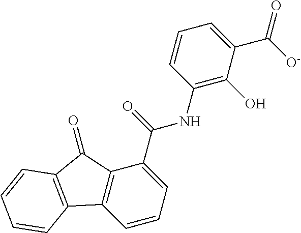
C1=CC=C(C(NC2=C(O)C(C(=O)[O-])=CC=C2)=O)C2=C1C1=C(C2=O)C=CC=C1
